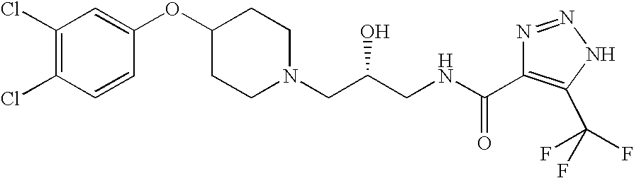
C1(Cl)=C(Cl)C=CC(OC2CCN(CC(CNC(C3=C(C(F)(F)F)NN=N3)=O)O)CC2)=C1
